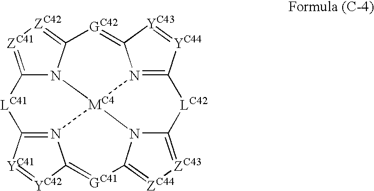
C12=[ZC41][ZC42]=C3N1[MC4]14N5=C([YC44]=[YC43]C5=[GC42]3)[LC42]C3=[ZC43][ZC44]=C([GC41]=C5N1=C([YC41]=[YC42]5)[LC41]2)N34
